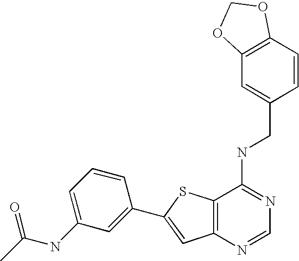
C12=C(N=CN=C1NCC1=CC3=C(C=C1)OCO3)C=C(C1=CC(NC(C)=O)=CC=C1)S2
